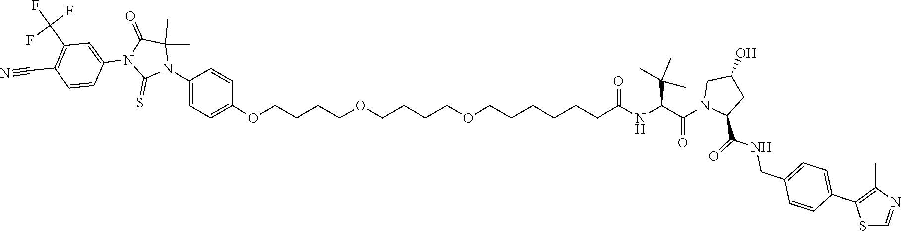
C(CCCOCCCCOCCCCCCC(NC(C(N1C(C(=O)NCC2=CC=C(C3=C(C)N=CS3)C=C2)CC(O)C1)=O)C(C)(C)C)=O)OC1=CC=C(N2C(C)(C)C(=O)N(C3=CC(C(F)(F)F)=C(C#N)C=C3)C2=S)C=C1
